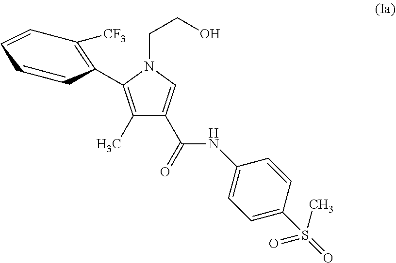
C1(C)=C(C2=C([CF3])C=CC=C2)N(CCO)C=C1C(=O)NC1=CC=C(S(=O)(C)=O)C=C1
